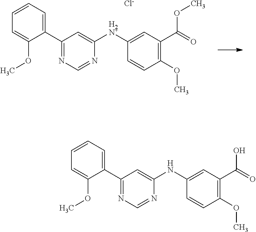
C1(C2=NC=NC([H2N+]C3=CC(C(=O)OC)=C(OC)C=C3)=C2)=CC=CC=C1OC.[Cl-].C1(C2=NC=NC(NC3=CC(C(=O)O)=C(OC)C=C3)=C2)=CC=CC=C1OC
